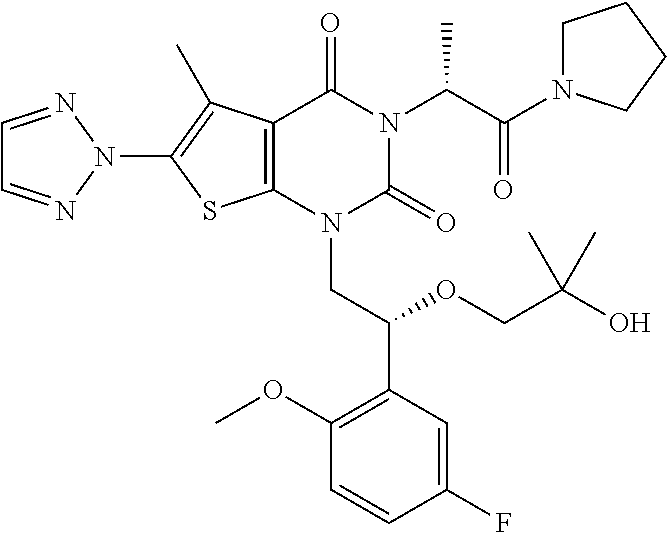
C12=C(N(CC(C3=C(OC)C=CC(F)=C3)OCC(C)(C)O)C(=O)N(C(C(N3CCCC3)=O)C)C1=O)SC(N1N=CC=N1)=C2C
